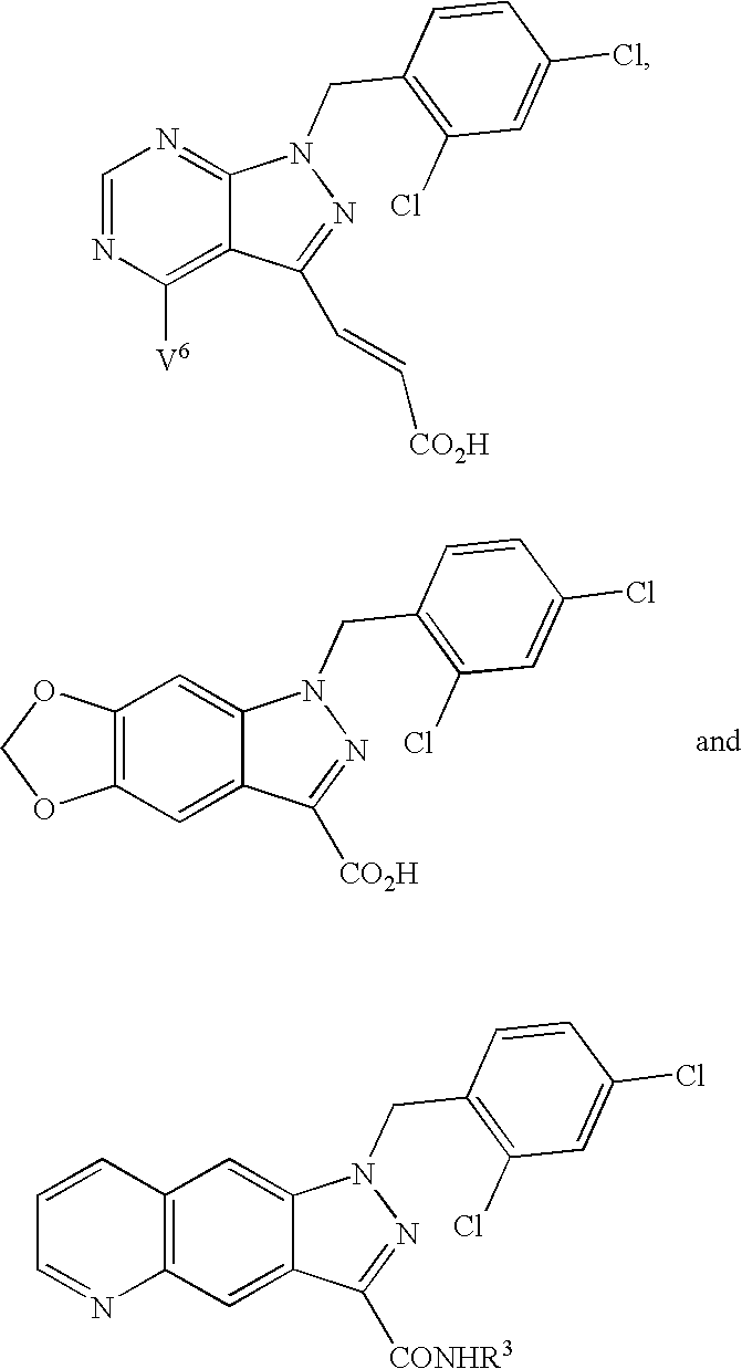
C1=NC([V6])=C2C(=N1)N(CC1=C(Cl)C=C(Cl)C=C1)N=C2C=C[CO2H].C12=C(C=C3C(=C1)N(CC1=C(Cl)C=C(Cl)C=C1)N=C3[CO2H])OCO2.C12=C(C=C3C(=C1)N(CC1=C(Cl)C=C(Cl)C=C1)N=C3[CONHR3])N=CC=C2
